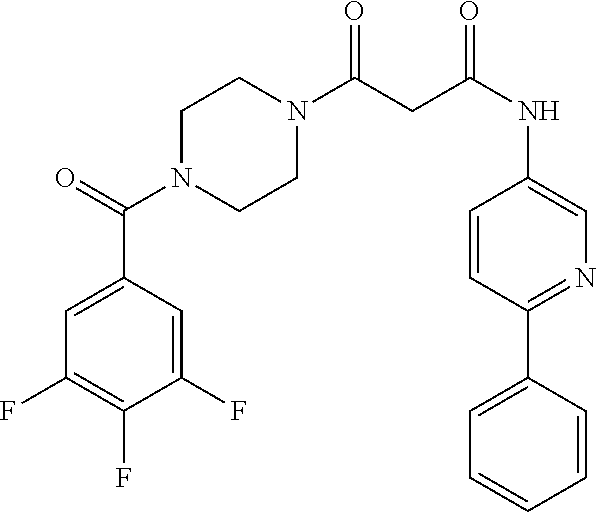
C1(F)=CC(C(N2CCN(C(=O)CC(=O)NC3=CN=C(C4=CC=CC=C4)C=C3)CC2)=O)=CC(F)=C1F
